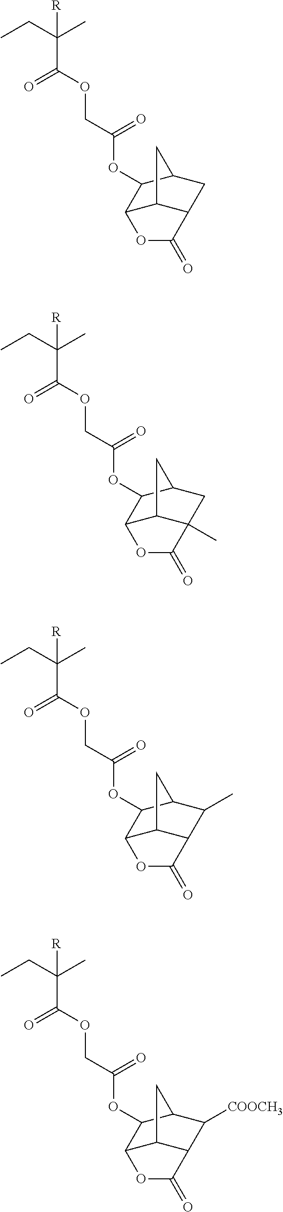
[R]C(CC)(C)C(=O)OCC(=O)OC1C2C3C(CC1C3)C(=O)O2.[R]C(CC)(C)C(=O)OCC(=O)OC1C2C3C(C)(CC1C3)C(=O)O2.[R]C(CC)(C)C(=O)OCC(=O)OC1C2C3C(C(C)C1C3)C(=O)O2.[R]C(CC)(C)C(=O)OCC(=O)OC1C2C3C(C([COOCH3])C1C3)C(=O)O2
